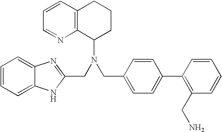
N(C1CCCC2=C1N=CC=C2)(CC1=NC2=CC=CC=C2N1)CC1=CC=C(C2=C(CN)C=CC=C2)C=C1
